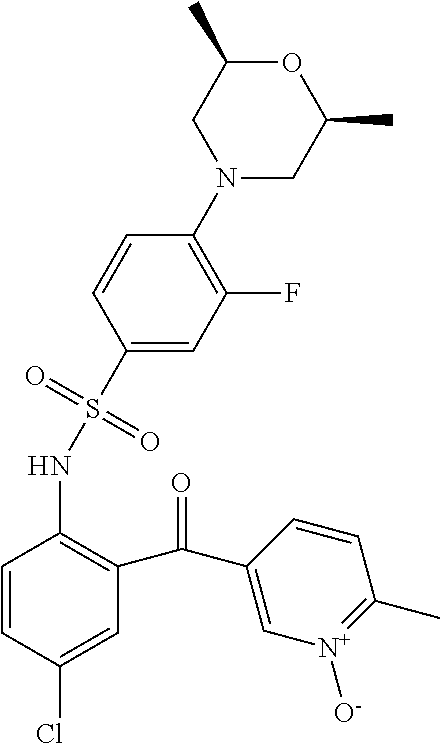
C1(S(NC2=C(C(C3=C[N+]([O-])=C(C)C=C3)=O)C=C(Cl)C=C2)(=O)=O)=CC(F)=C(N2CC(C)OC(C)C2)C=C1
